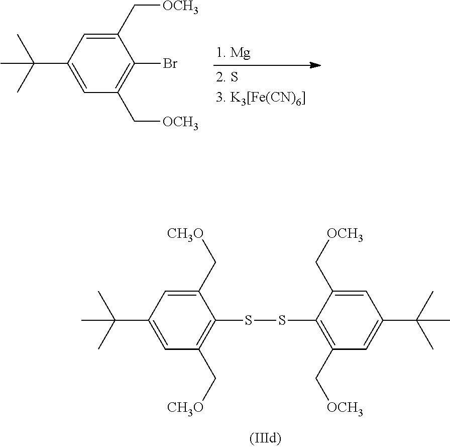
C1=C(C(C)(C)C)C=C(C[OCH3])C(Br)=C1C[OCH3].C1=C(C(C)(C)C)C=C(C[CH3O])C(SSC2=C(C[OCH3])C=C(C(C)(C)C)C=C2C[OCH3])=C1C[CH3O]
